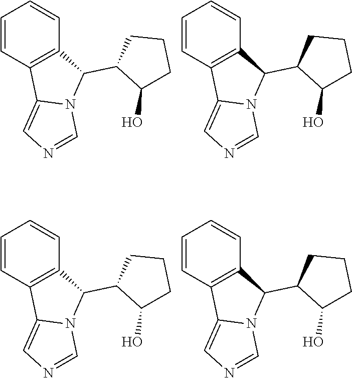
C1=CC2=C(C=C1)C(C1C(O)CCC1)N1C2=CN=C1.C1=CC2=C(C=C1)C(C1C(O)CCC1)N1C2=CN=C1.C1=CC2=C(C=C1)C(C1C(O)CCC1)N1C2=CN=C1.C1=CC2=C(C=C1)C(C1C(O)CCC1)N1C2=CN=C1
